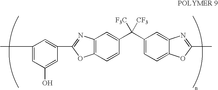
C1(C)=CC(O)=CC(C2=NC3=C(O2)C=CC(C(C2=CC=C4C(=C2)N=C(C)O4)([F3C])[CF3])=C3)=C1
